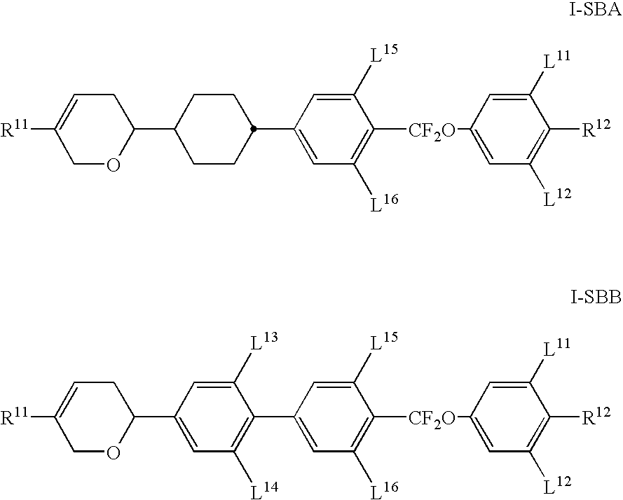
C1(C2CCC(C3=CC([L16])=C([CF2O]C4=CC([L12])=C([R12])C([L11])=C4)C([L15])=C3)CC2)CC=C([R11])CO1.C1(C2=CC([L14])=C(C3=CC([L16])=C([CF2O]C4=CC([L12])=C([R12])C([L11])=C4)C([L15])=C3)C([L13])=C2)CC=C([R11])CO1
